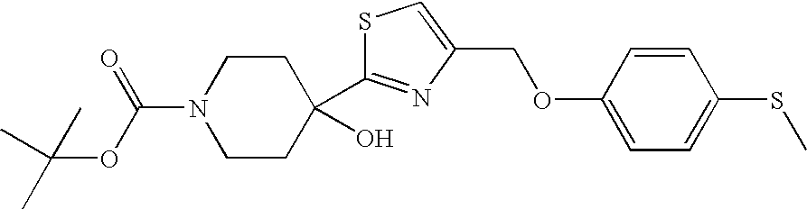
N1(C(OC(C)(C)C)=O)CCC(C2=NC(COC3=CC=C(SC)C=C3)=CS2)(O)CC1
